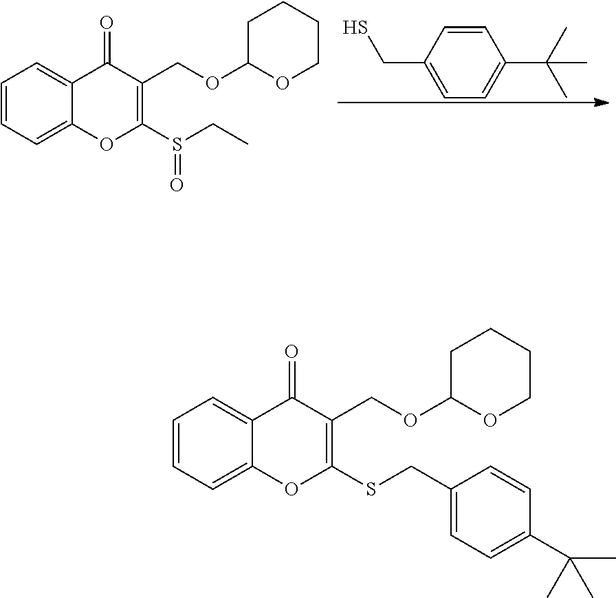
C1=CC(CS)=CC=C1C(C)(C)C.C1=CC=C2C(=C1)C(=O)C(COC1OCCCC1)=C(S(CC)=O)O2.C1=CC=C2C(=C1)C(=O)C(COC1OCCCC1)=C(SCC1=CC=C(C(C)(C)C)C=C1)O2
